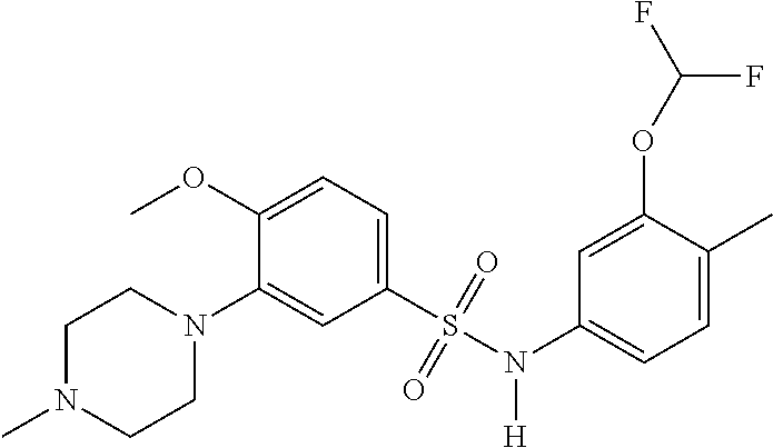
C1N(C)CCN(C2=CC(S(=O)(=O)N([H])C3=CC=C(C)C(OC(F)F)=C3)=CC=C2OC)C1
